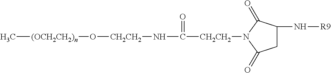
[(OCH2CH2)n](C)O[CH2CH2]NC([CH2CH2]N1C(=O)C(N[R9])CC1=O)=O
